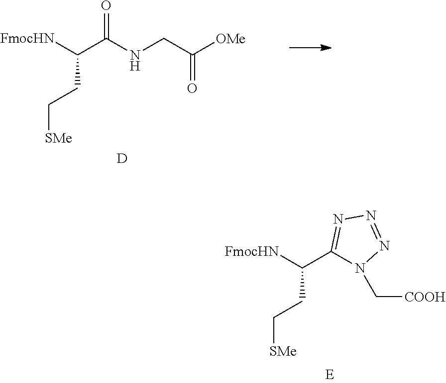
C1(C([FmocHN])CC[SMe])=NN=NN1C[COOH].[FmocHN]C(C(NCC([OMe])=O)=O)CC[SMe].[D]
